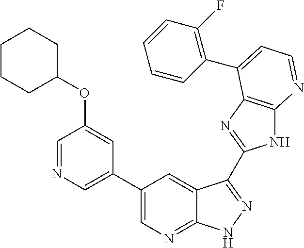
C1(C2=CN=C3C(=C2)C(C2=NC4=C(N2)N=CC=C4C2=C(F)C=CC=C2)=NN3)=CN=CC(OC2CCCCC2)=C1
